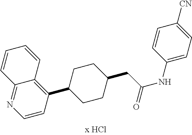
C12=NC=CC(C3CCC(CC(NC4=CC=C([CN])C=C4)=O)CC3)=C1C=CC=C2
